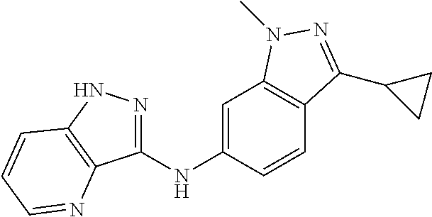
C1(NC2=CC3=C(C=C2)C(C2CC2)=NN3C)=NNC2=C1N=CC=C2
